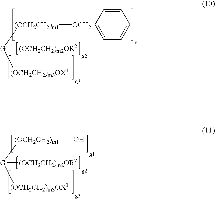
C1=CC=CC=C1.[OCH2][(OCH2CH2)m1][G]([(OCH2CH2)m3OX1])[(OCH2CH2)m2OR2].O[(OCH2CH2)m1][G]([(OCH2CH2)m3OX1])[(OCH2CH2)m2OR2]
